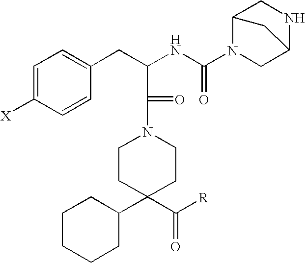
C1=C([X])C=CC(CC(NC(N2CC3NCC2C3)=O)C(N2CCC(C3CCCCC3)(C([R])=O)CC2)=O)=C1
